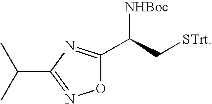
O1C(C(C[STrt])[NHBoc])=NC(C(C)C)=N1
